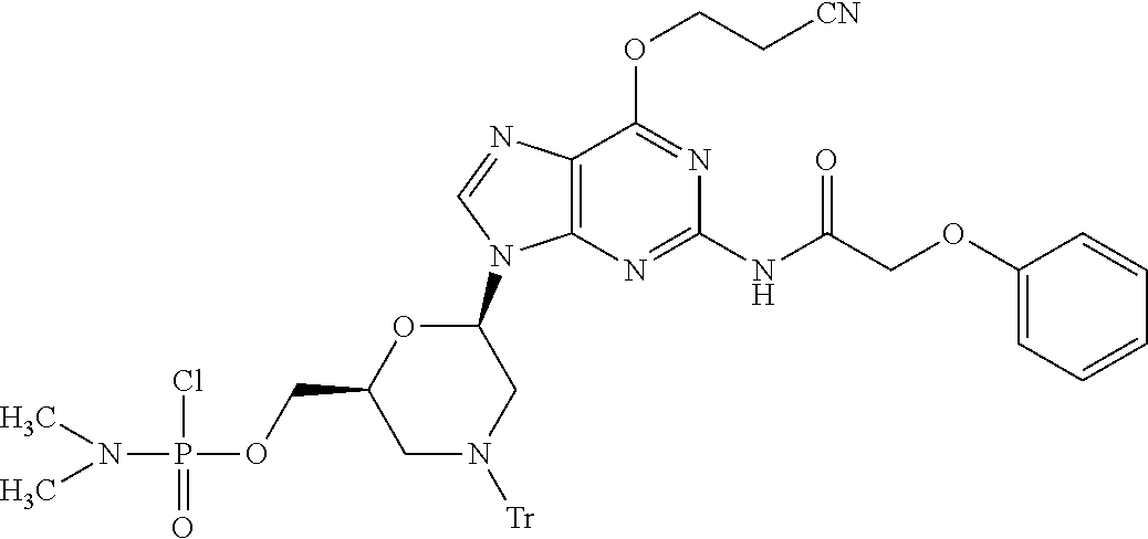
C1(OCC[CN])=NC(NC(COC2=CC=CC=C2)=O)=NC2=C1N=CN2C1OC(COP(N(C)C)(Cl)=O)CN([Tr])C1
